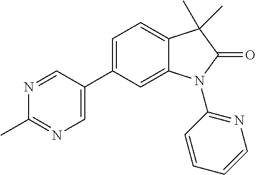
C1(C2=CN=C(C)N=C2)=CC=C2C(=C1)N(C1=NC=CC=C1)C(=O)C2(C)C
